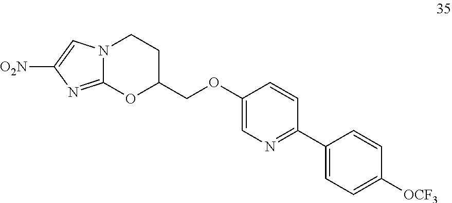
C1(OCC2CCN3C(=NC([O2N])=C3)O2)=CN=C(C2=CC=C([OCF3])C=C2)C=C1
